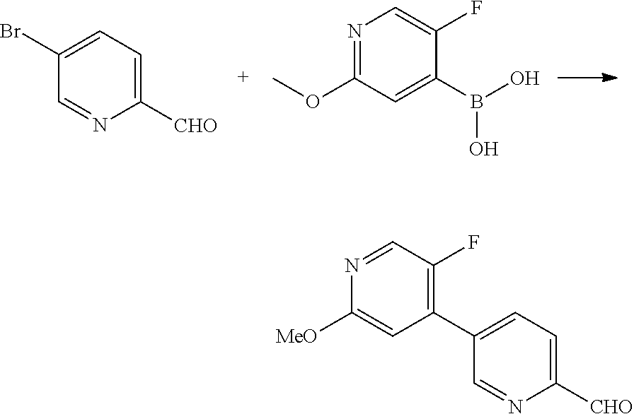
C1([CHO])=CC=C(Br)C=N1.C1(B(O)O)=CC(OC)=NC=C1F.C1(C2=CC=C([CHO])N=C2)=C(F)C=NC([MeO])=C1
